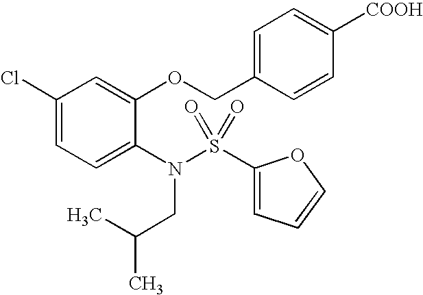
C1(Cl)=CC=C(N(CC(C)C)S(C2=CC=CO2)(=O)=O)C(OCC2=CC=C([COOH])C=C2)=C1
